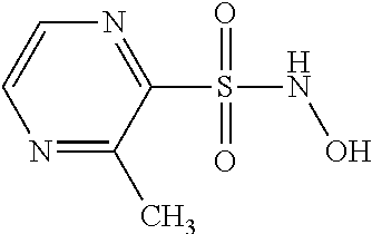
C1(S(NO)(=O)=O)=NC=CN=C1C
